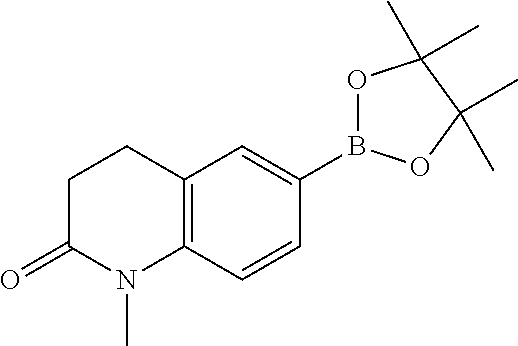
C12=C(C=CC(B3OC(C)(C)C(C)(C)O3)=C1)N(C)C(=O)CC2
